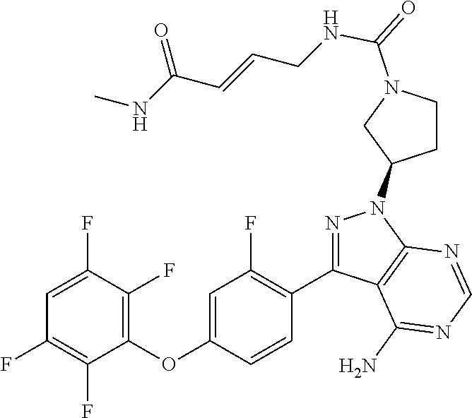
C1(OC2=CC(F)=C(C3=NN(C4CCN(C(=O)NCC=CC(NC)=O)C4)C4=C3C(N)=NC=N4)C=C2)=C(F)C(F)=CC(F)=C1F
